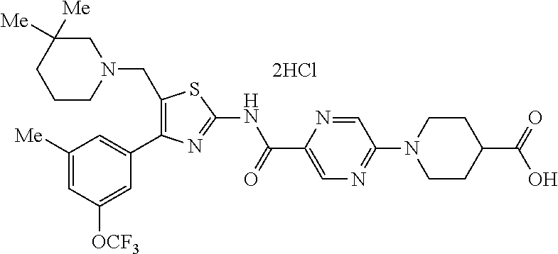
C1([Me])=CC([OCF3])=CC(C2=C(CN3CC([Me])([Me])CCC3)SC(NC(C3=CN=C(N4CCC(C(=O)O)CC4)C=N3)=O)=N2)=C1.[2HCl]
